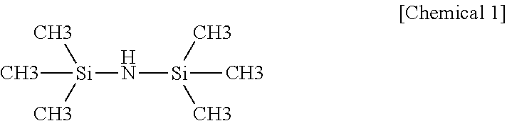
N([Si](C)(C)C)[Si](C)(C)C
